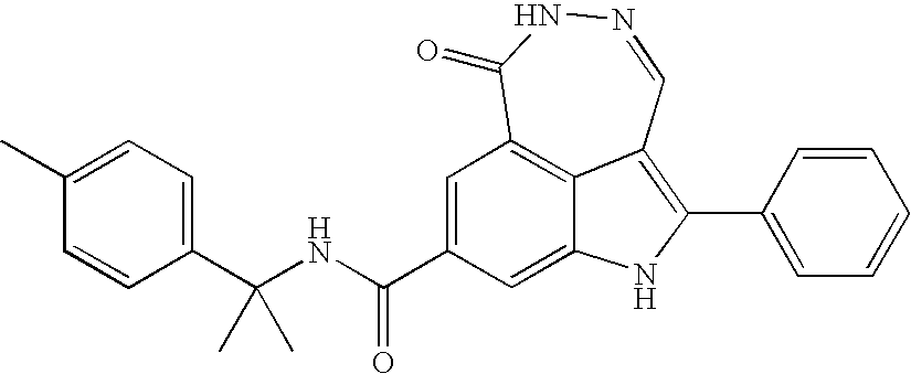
N1=CC2=C(C3=CC=CC=C3)NC3=CC(C(NC(C4=CC=C(C)C=C4)(C)C)=O)=CC(=C23)C(=O)N1
